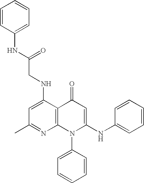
C1(C)=NC2=C(C(NCC(NC3=CC=CC=C3)=O)=C1)C(=O)C=C(NC1=CC=CC=C1)N2C1=CC=CC=C1
